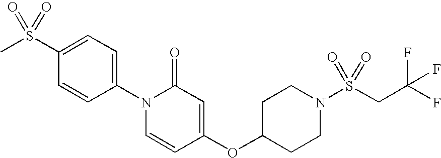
CS(C1=CC=C(N2C=CC(OC3CCN(S(CC(F)(F)F)(=O)=O)CC3)=CC2=O)C=C1)(=O)=O
